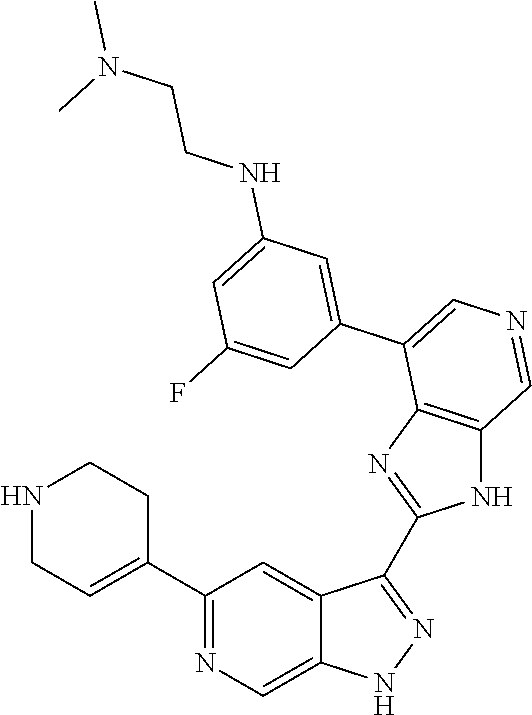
C1(C2=CCNCC2)=NC=C2C(=C1)C(C1=NC3=C(N1)C=NC=C3C1=CC(NCCN(C)C)=CC(F)=C1)=NN2
